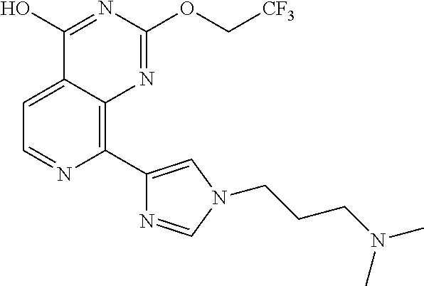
C1=C2C(=C(C3=CN(CCCN(C)C)C=N3)N=C1)N=C(OC[CF3])N=C2O
